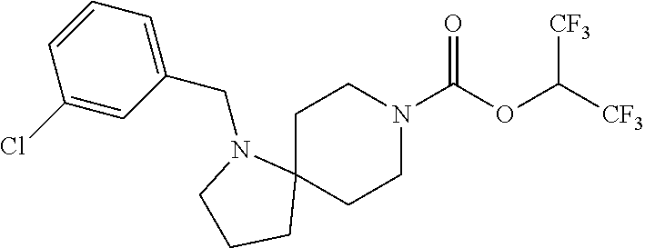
C1C2(CCN(C(OC([CF3])[CF3])=O)C1)N(CC1=CC=CC(Cl)=C1)CCC2
